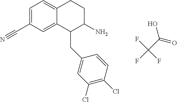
C1=C(C#N)C=C2C(=C1)CCC(N)C2CC1=CC(Cl)=C(Cl)C=C1.FC(C(=O)O)(F)F
